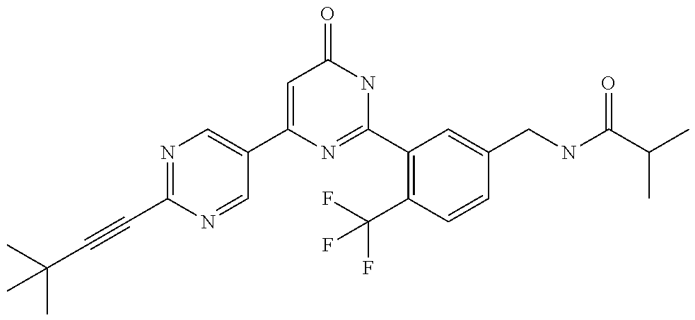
C1(C2=CN=C(C#CC(C)(C)C)N=C2)=CC(=O)NC(C2=C(C(F)(F)F)C=CC(CNC(C(C)C)=O)=C2)=N1
